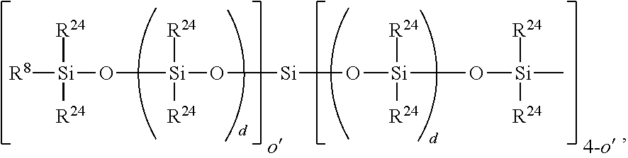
[R8][Si](O[Si](O[Si]O[Si](O[Si](C)([R24])[R24])([R24])[R24])([R24])[R24])([R24])[R24]
